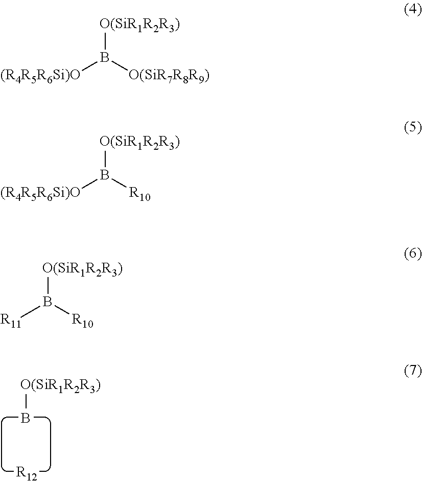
[O(SiR1R2R3)]B.[R12].[O(SiR1R2R3)]B([(R4R5R6Si)O])[O(SiR7R8R9)].[O(SiR1R2R3)]B([(R4R5R6Si)O])[R10].[O(SiR1R2R3)]B([R11])[R10]
